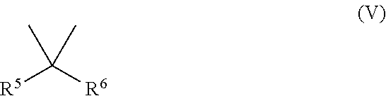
[R5]C([R6])(C)C
